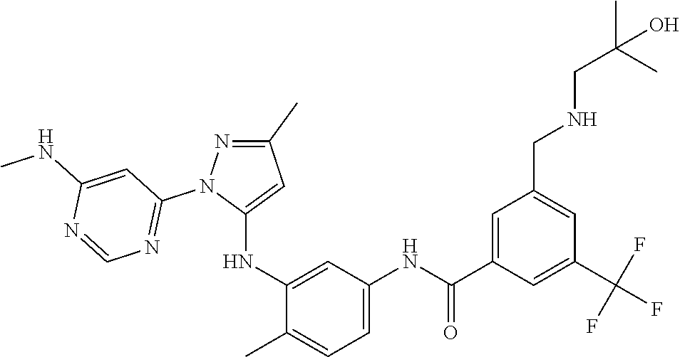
C1(C)=NN(C2=NC=NC(NC)=C2)C(NC2=CC(NC(C3=CC(CNCC(C)(C)O)=CC(C(F)(F)F)=C3)=O)=CC=C2C)=C1
